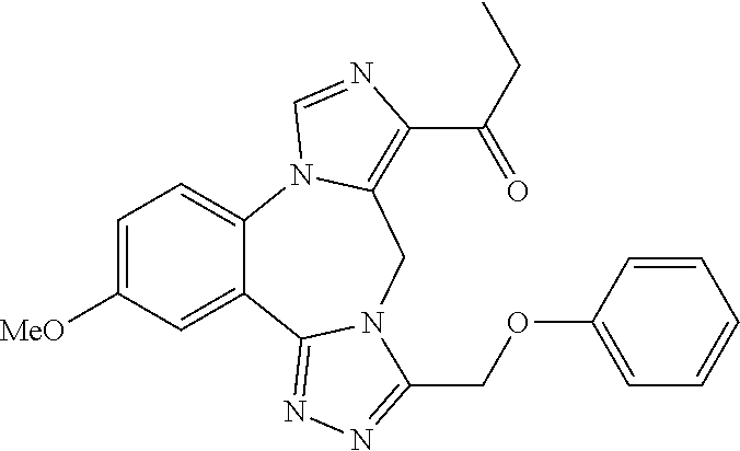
C1=C([MeO])C=C2C(=C1)N1C(=C(C(CC)=O)N=C1)CN1C2=NN=C1COC1=CC=CC=C1
